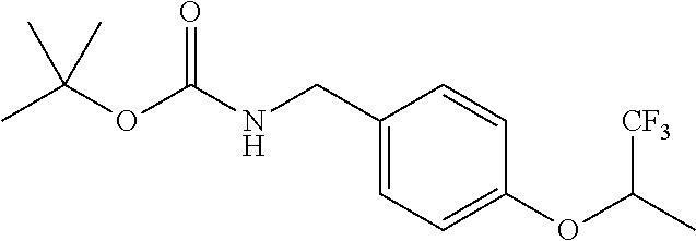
C1(CNC(OC(C)(C)C)=O)=CC=C(OC(C)[CF3])C=C1
